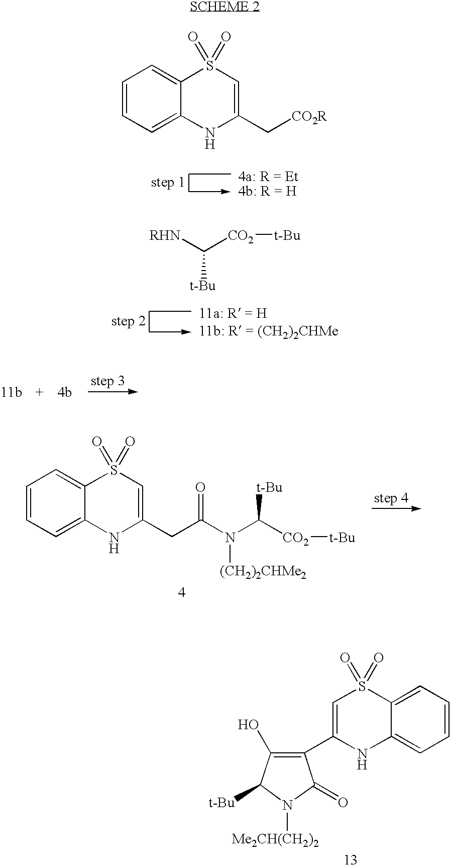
C1=CC=C2C(=C1)S(=O)(=O)C=C(C[CO2R])N2.[t-Bu]C([RHN])[CO2][t-Bu].C1=CC=C2C(=C1)S(=O)(=O)C=C(CC(=O)N(C([CO2][t-Bu])[t-Bu])[(CH2)2CHMe2])N2.C1=CC=C2C(=C1)NC(C1=C(O)C([t-Bu])N([Me2CH(CH2)2])C1=O)=CS2(=O)=O
